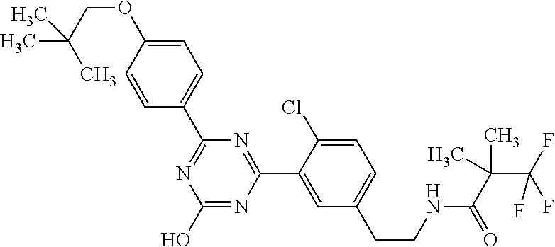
N1=C(C2=CC=C(OCC(C)(C)C)C=C2)N=C(C2=CC(CCNC(C(C(F)(F)F)(C)C)=O)=CC=C2Cl)N=C1O
